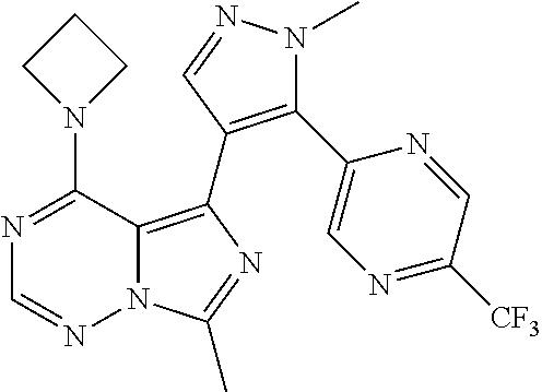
N12C(=C(C3=C(C4=CN=C([CF3])C=N4)N(C)N=C3)N=C1C)C(N1CCC1)=NC=N2
